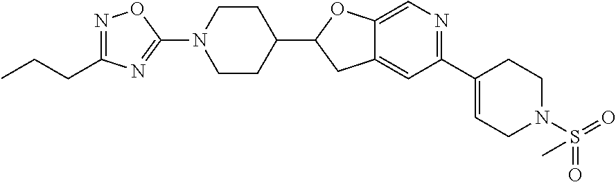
C12=CC(C3=CCN(S(=O)(=O)C)CC3)=NC=C1OC(C1CCN(C3=NC(CCC)=NO3)CC1)C2
